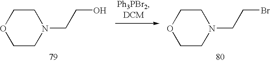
C1CN(CCO)CCO1.C1CN(CCBr)CCO1
